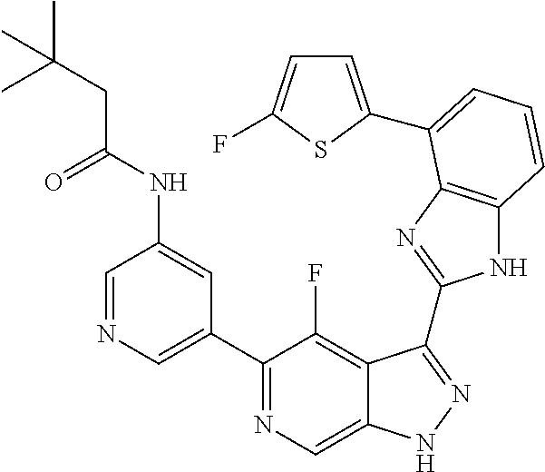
C1=NC=C(C2=NC=C3C(=C2F)C(C2=NC4=C(N2)C=CC=C4C2=CC=C(F)S2)=NN3)C=C1NC(CC(C)(C)C)=O
